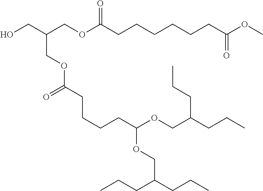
OCC(COC(CCCCCCC(OC)=O)=O)COC(=O)CCCCC(OCC(CCC)CCC)OCC(CCC)CCC
